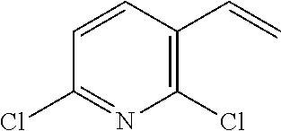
C1(Cl)=C(C=C)C=CC(Cl)=N1
